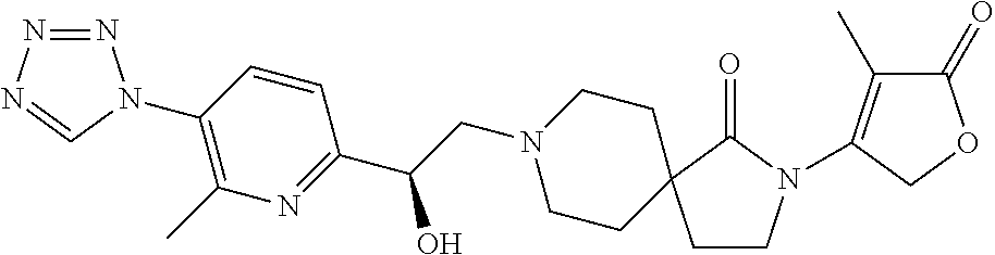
N1=NN=CN1C1=C(C)N=C(C(CN2CCC3(CC2)CCN(C2=C(C)C(=O)OC2)C3=O)O)C=C1
